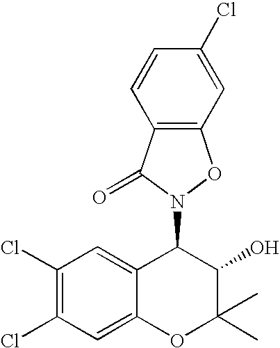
C1(Cl)=C(Cl)C=C2C(=C1)C(N1OC3=C(C1=O)C=CC(Cl)=C3)C(O)C(C)(C)O2
